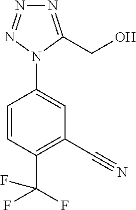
C1=CC(C(F)(F)F)=C(C#N)C=C1N1C(CO)=NN=N1
